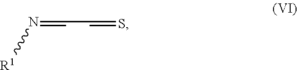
N([R1])=CC=S
